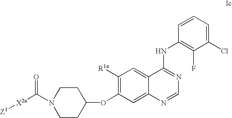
C1(OC2=C([R1a])C=C3C(=C2)N=CN=C3NC2=C(F)C(Cl)=CC=C2)CCN(C([X2a][Z1])=O)CC1
